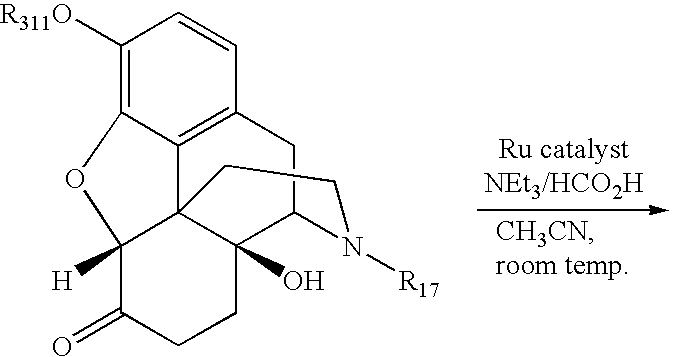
C1([R311O])=C2C3=C(C=C1)CC1C4(O)C3(C([H])(C(=O)CC4)O2)CCN1[R17]
